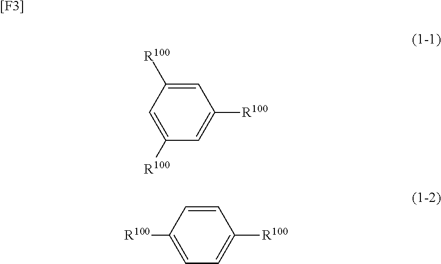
C1([R100])=CC([R100])=CC([R100])=C1.[[F3]].C1=CC([R100])=CC=C1[R100]
